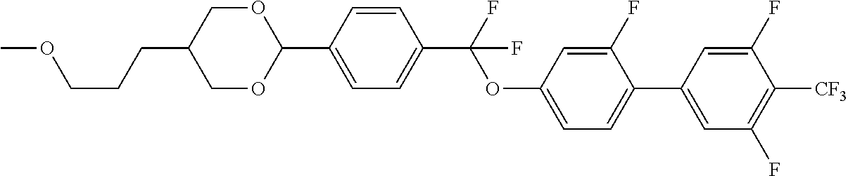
COCCCC1COC(C2=CC=C(C(F)(OC3=CC=C(C4=CC(F)=C([CF3])C(F)=C4)C(F)=C3)F)C=C2)OC1
